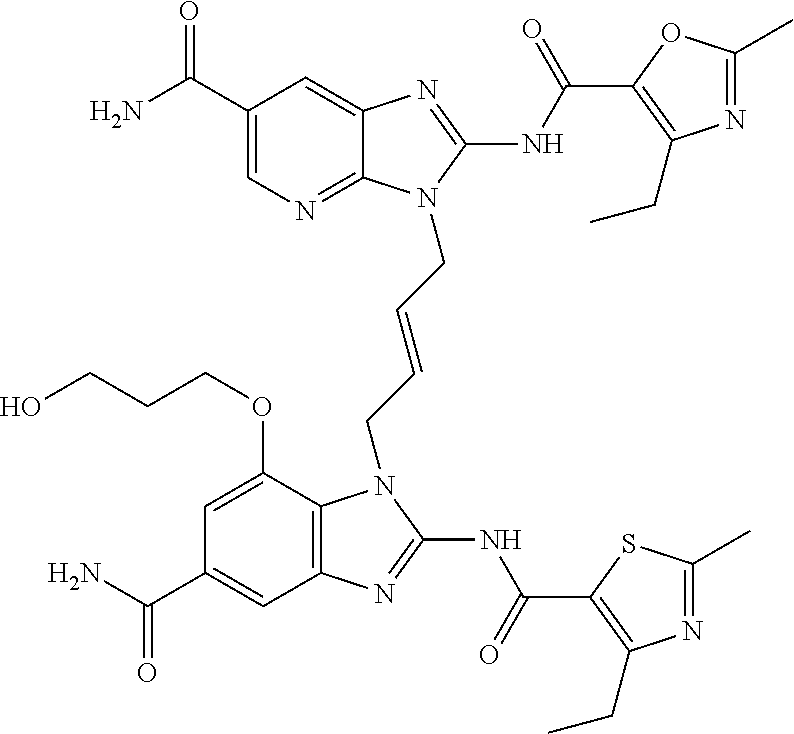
C1(C(N)=O)=CN=C2C(=C1)N=C(NC(=O)C1=C(CC)N=C(C)O1)N2CC=CCN1C2=C(C=C(C(N)=O)C=C2OCCCO)N=C1NC(=O)C1=C(CC)N=C(C)S1
